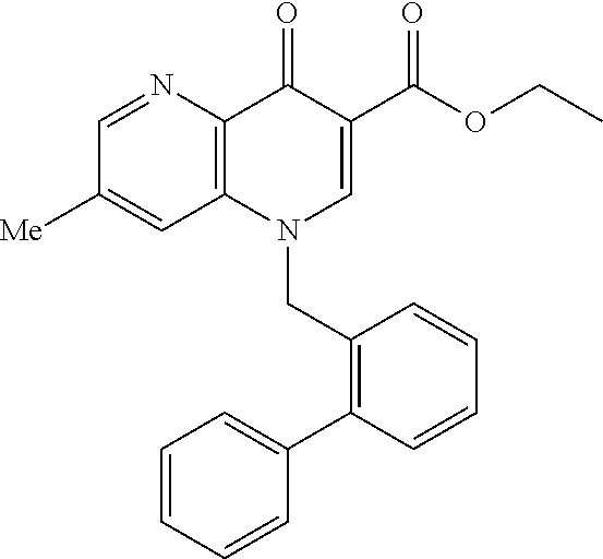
C1([Me])=CC2=C(N=C1)C(=O)C(C(OCC)=O)=CN2CC1=C(C2=CC=CC=C2)C=CC=C1
